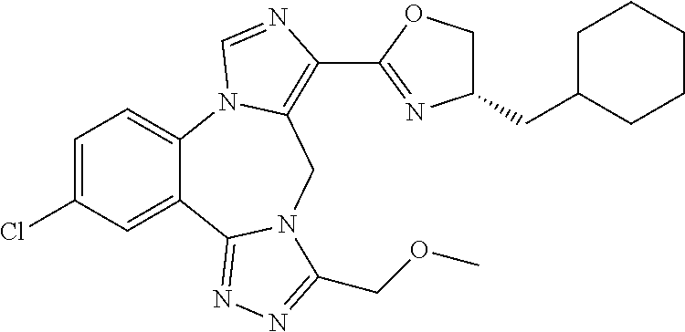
C1=C(Cl)C=C2C(=C1)N1C(=C(C3=NC(CC4CCCCC4)CO3)N=C1)CN1C2=NN=C1COC
